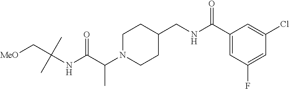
C1N(C(C(NC(C[MeO])(C)C)=O)C)CCC(CNC(C2=CC(F)=CC(Cl)=C2)=O)C1
